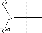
CC(N([R3a])[R3])(C)C
